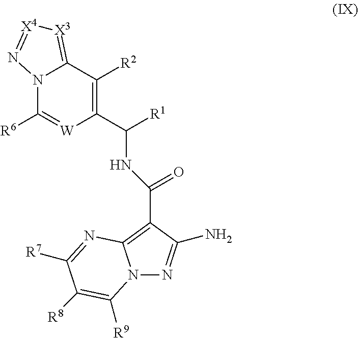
C1([R6])=[W]C(C(NC(=O)C2=C3N(N=C2N)C([R9])=C([R8])C([R7])=N3)[R1])=C([R2])C2=[X3][X4]=NN12
